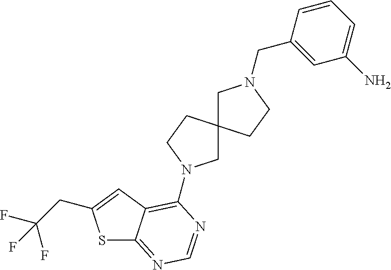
S1C2=NC=NC(N3CC4(CC3)CN(CC3=CC(N)=CC=C3)CC4)=C2C=C1CC(F)(F)F
